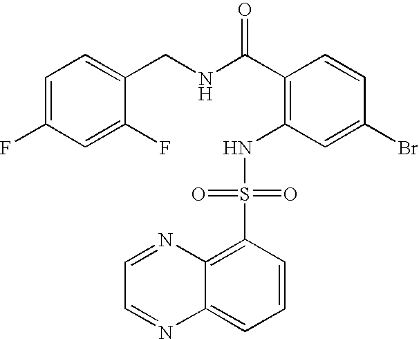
N(C(C1=C(NS(C2=C3C(=CC=C2)N=CC=N3)(=O)=O)C=C(Br)C=C1)=O)CC1=CC=C(F)C=C1F
